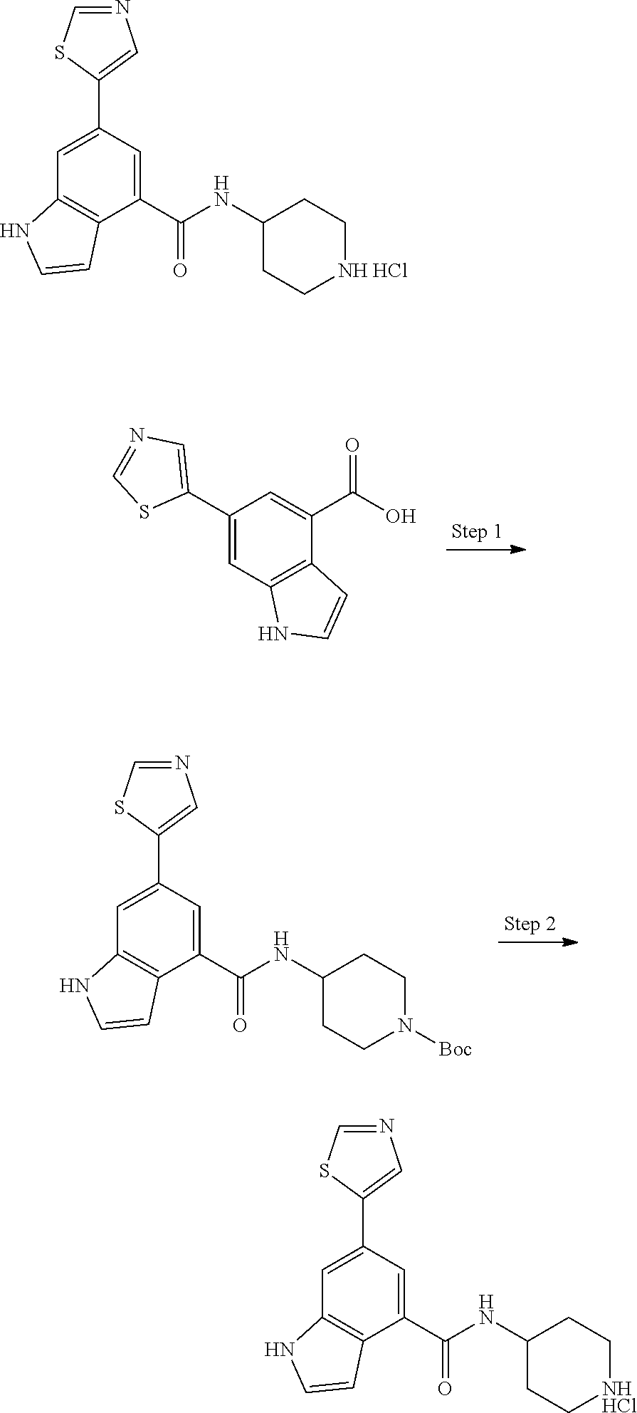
C1(C2=CN=CS2)=CC2=C(C(C(O)=O)=C1)C=CN2.C1(C2=CN=CS2)=CC2=C(C(C(=O)NC3CCN([Boc])CC3)=C1)C=CN2.C1(C2=CN=CS2)=CC2=C(C(C(=O)NC3CC[NH HCl]CC3)=C1)C=CN2.C1(C2=CN=CS2)=CC2=C(C(C(=O)NC3CC[NHHCl]CC3)=C1)C=CN2
